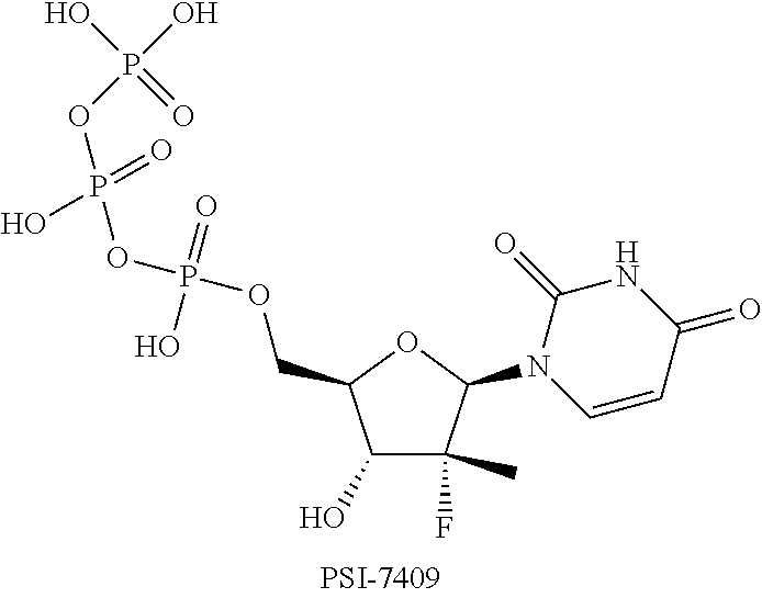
C1(O)C(F)(C)C(N2C=CC(=O)NC2=O)OC1COP(OP(OP(O)(O)=O)(=O)O)(=O)O
